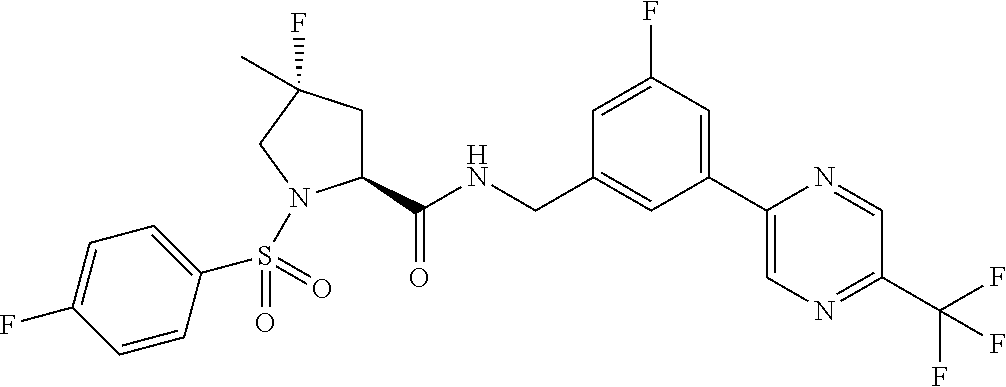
C1(C(NCC2=CC(C3=CN=C(C(F)(F)F)C=N3)=CC(F)=C2)=O)CC(F)(C)CN1S(C1=CC=C(F)C=C1)(=O)=O
